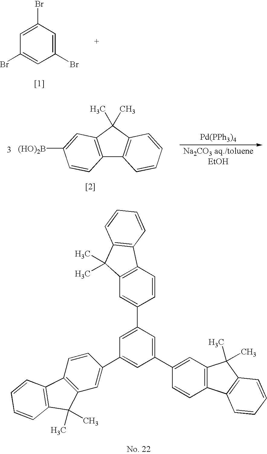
C1(Br)=CC(Br)=CC(Br)=C1.[Pd(PPh3)4].C12=C(C(C)(C)C3=C1C=CC=C3)C=C([(HO)2B])C=C2.C1(C2=CC3=C(C=C2)C2=C(C3(C)C)C=CC=C2)=CC(C2=CC3=C(C=C2)C2=C(C3(C)C)C=CC=C2)=CC(C2=CC3=C(C=C2)C2=C(C3(C)C)C=CC=C2)=C1
